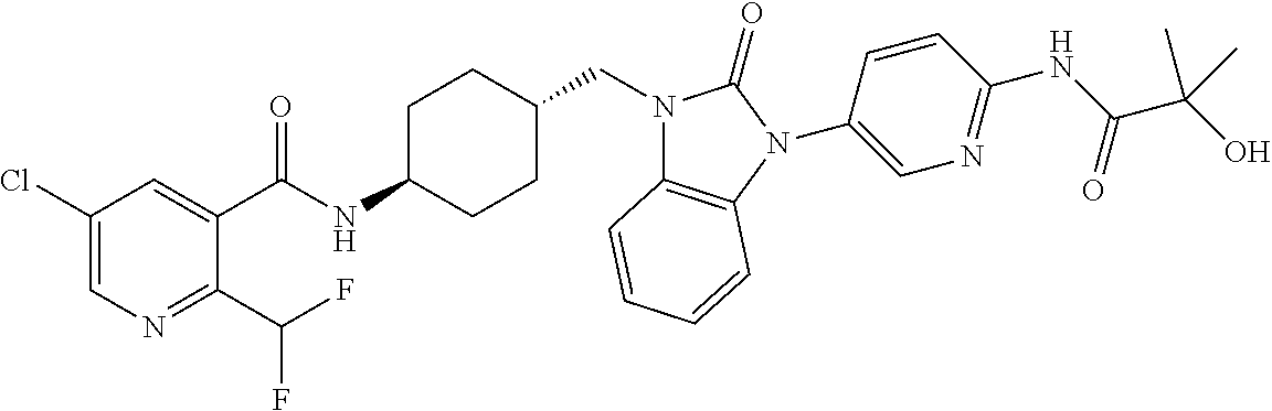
C1(Cl)=CN=C(C(F)F)C(C(NC2CCC(CN3C4=C(N(C5=CN=C(NC(C(O)(C)C)=O)C=C5)C3=O)C=CC=C4)CC2)=O)=C1
